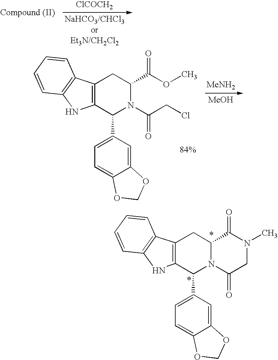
[ClCOCH2].C12=C(C(C3=CC=C4C(=C3)OCO4)N(C(CCl)=O)C(C(OC)=O)C1)NC1=C2C=CC=C1.[MeNH2].[MeOH].C12=C(C(C3=CC=C4C(=C3)OCO4)N3C(C1)C(=O)N(C)CC3=O)NC1=C2C=CC=C1
